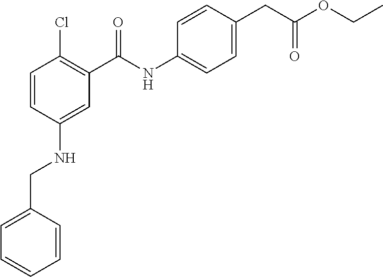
C1=CC(NCC2=CC=CC=C2)=CC(C(NC2=CC=C(CC(OCC)=O)C=C2)=O)=C1Cl
